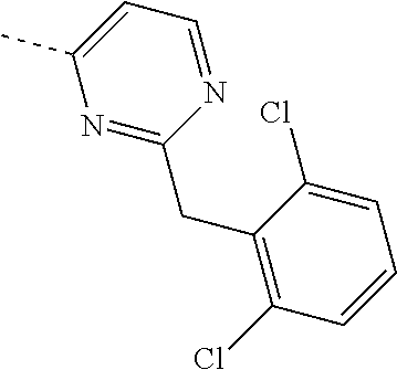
N1=C(CC2=C(Cl)C=CC=C2Cl)N=CC=C1C
